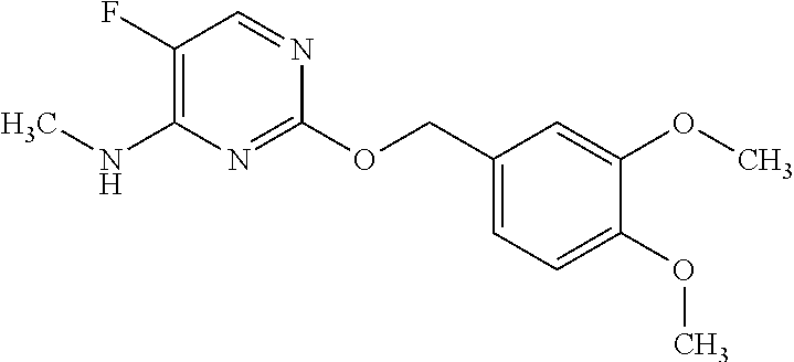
C1(F)=C(NC)N=C(OCC2=CC=C(OC)C(OC)=C2)N=C1
